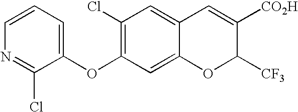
C1=CC=C(OC2=C(Cl)C=C3C(=C2)OC([CF3])C([CO2H])=C3)C(Cl)=N1
